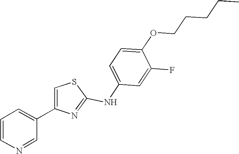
C1=C(NC2=NC(C3=CC=CN=C3)=CS2)C=C(F)C(OCCCCC)=C1
